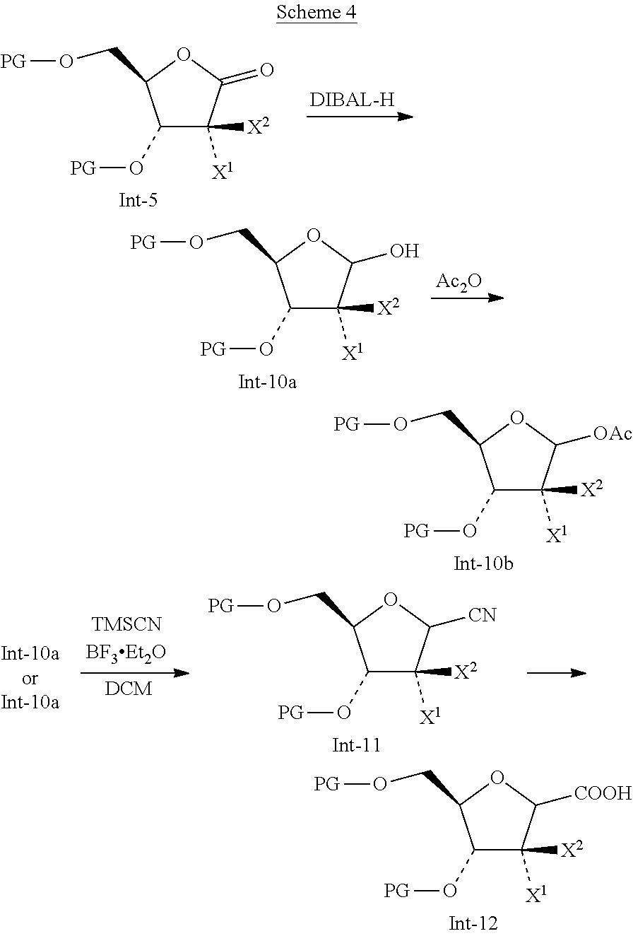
C1(O[PG])C([X1])([X2])C(=O)OC1CO[PG].C1(O[PG])C([X1])([X2])C([OAc])OC1CO[PG].C1(O[PG])C([X1])([X2])C([COOH])OC1CO[PG].C1(O[PG])C([X1])([X2])C(O)OC1CO[PG].[Ac2O].C1(O[PG])C([X1])([X2])C([CN])OC1CO[PG]
